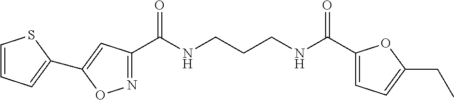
C1(C(NCCCNC(C2=CC=C(CC)O2)=O)=O)=NOC(C2=CC=CS2)=C1
